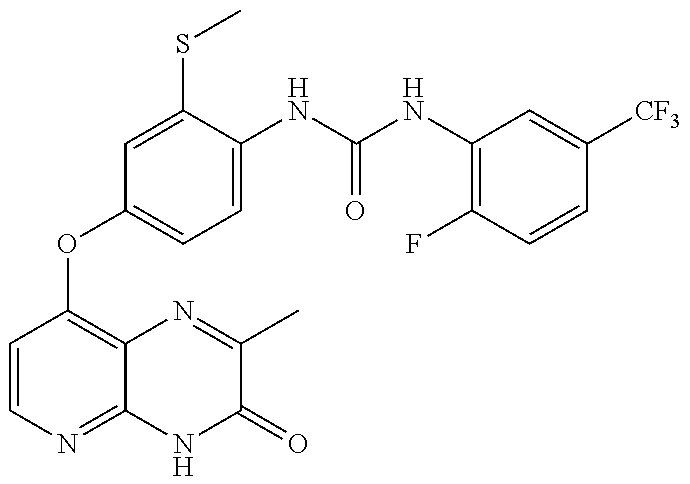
C1=CN=C2C(=C1OC1=CC=C(NC(=O)NC3=C(F)C=CC([CF3])=C3)C(SC)=C1)N=C(C)C(=O)N2
